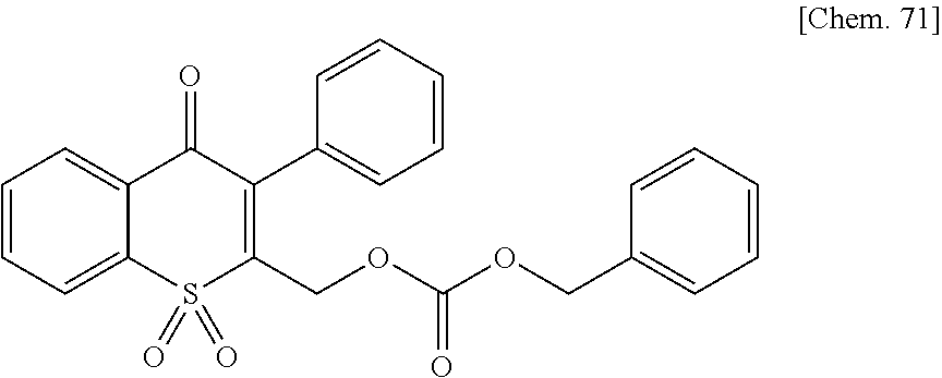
C1=CC=C2C(=C1)C(=O)C(C1=CC=CC=C1)=C(COC(OCC1=CC=CC=C1)=O)S2(=O)=O
